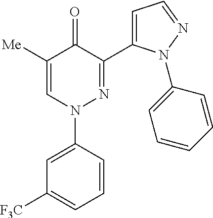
C1([Me])=CN(C2=CC([F3C])=CC=C2)N=C(C2=CC=NN2C2=CC=CC=C2)C1=O
